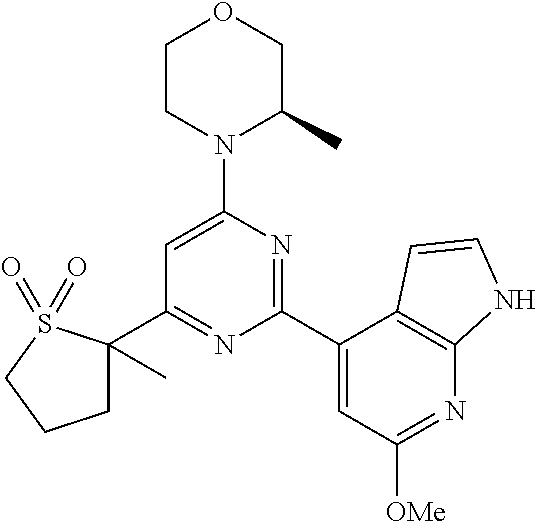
C1(C2=NC(C3=CC([OMe])=NC4=C3C=CN4)=NC(N3C(C)COCC3)=C2)(C)CCCS1(=O)=O
